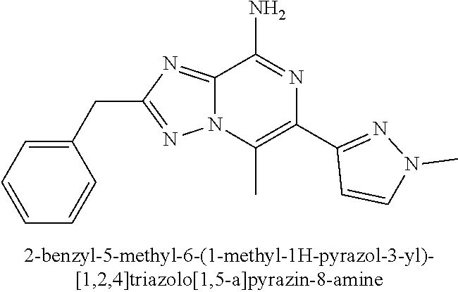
C1(CC2=NN3C(=N2)C(N)=NC(C2=NN(C)C=C2)=C3C)=CC=CC=C1
